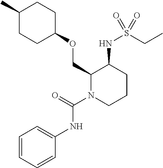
CC1CCC(OCC2N(C(=O)NC3=CC=CC=C3)CCCC2NS(CC)(=O)=O)CC1
